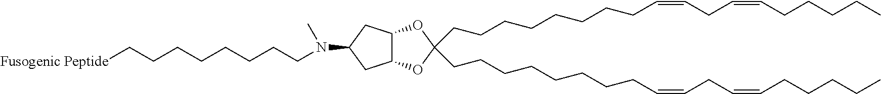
C(CCCCCCCC=CCC=CCCCCC)C1(CCCCCCCCC=CCC=CCCCCC)OC2C(O1)CC(N(C)CCCCCCCC[Fusogenic Peptide])C2
